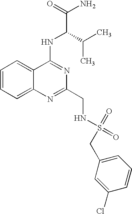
C1=CC=C2C(=C1)C(NC(C(N)=O)C(C)C)=NC(CNS(=O)(=O)CC1=CC=CC(Cl)=C1)=N2
